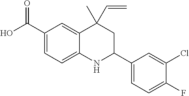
C1(C(O)=O)=CC=C2C(=C1)C(C)(C=C)CC(C1=CC=C(F)C(Cl)=C1)N2
